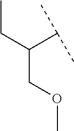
C(COC)(CC)C(C)C
